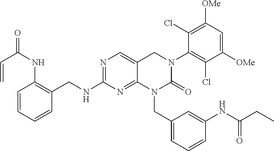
C1(NCC2=C(NC(=O)C=C)C=CC=C2)=NC=C2C(=N1)N(CC1=CC=CC(NC(=O)CC)=C1)C(=O)N(C1=C(Cl)C([OMe])=CC([OMe])=C1Cl)C2
